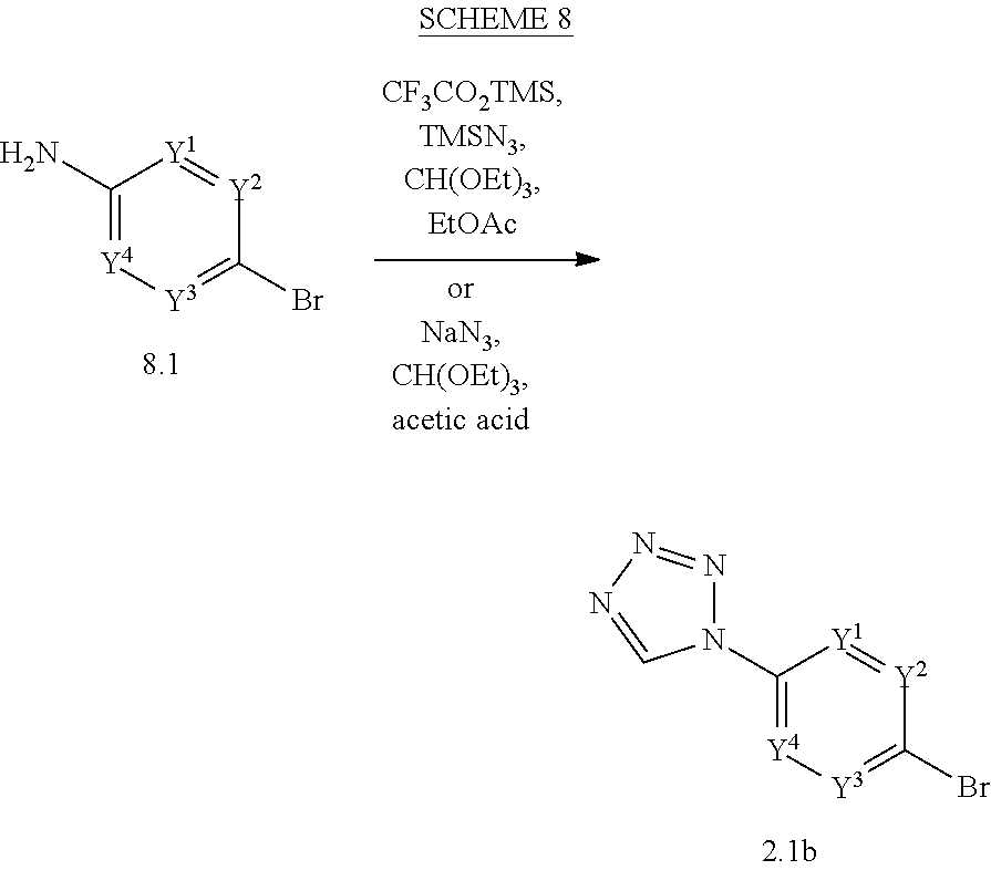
C1(N)=[Y4][Y3]=C(Br)[Y2]=[Y1]1.C1(N2N=NN=C2)=[Y4][Y3]=C(Br)[Y2]=[Y1]1
